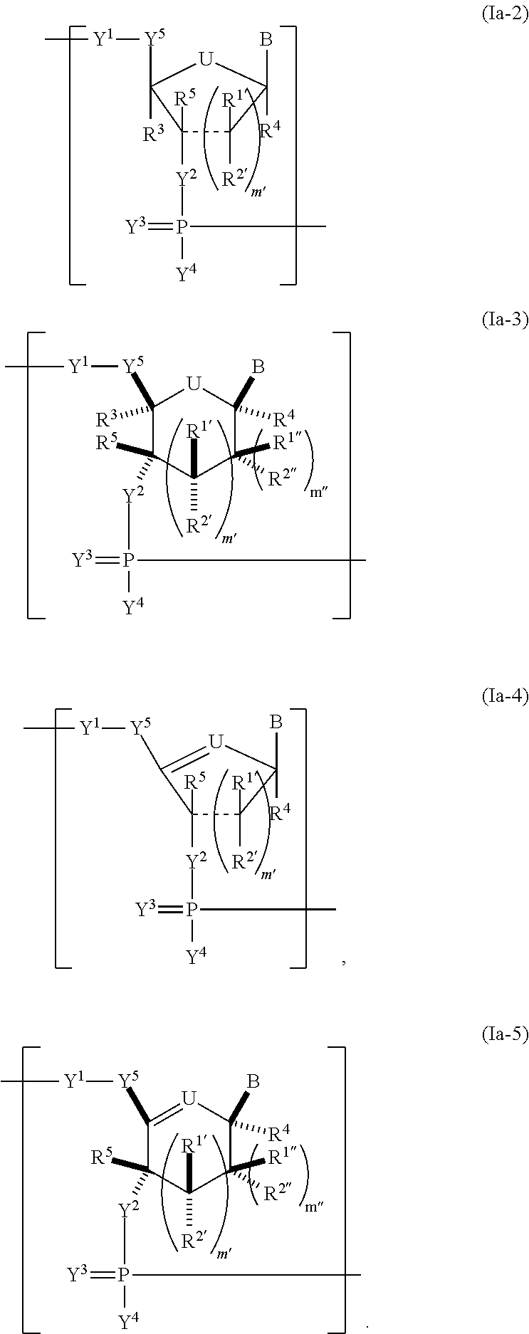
C1([R3])([Y5][Y1]C)C([R5])([Y2]P(=[Y3])(C)[Y4])C([R2])([R1])C([R2])([R1])C([R4])(B)[U]1.C1([Y5][Y1]C)=[U]C([R4])(B)C([R2])([R1])C([R2])([R1])C1([R5])[Y2]P(=[Y3])(C)[Y4].C1([R5])([Y2]P(C)(=[Y3])[Y4])C([R1])([R2])C(B)([R4])[U]C1([R3])[Y5][Y1]C.C1([R5])([Y2]P(C)(=[Y3])[Y4])C([R1])([R2])C(B)([R4])[U]=C1[Y5][Y1]C
